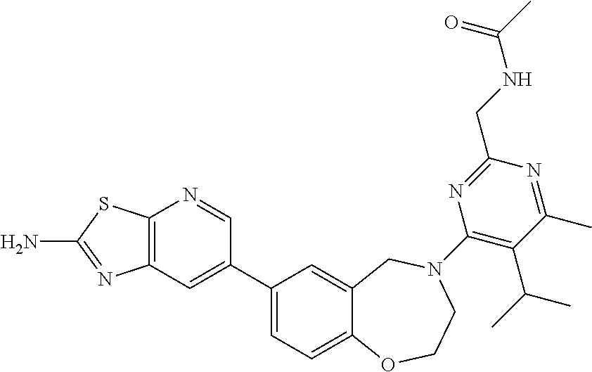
C12=C(C=C(C3=CC=C4C(=C3)CN(C3=C(C(C)C)C(C)=NC(CNC(C)=O)=N3)CCO4)C=N1)N=C(N)S2
